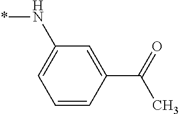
C1=CC(C(C)=O)=CC(N*)=C1
